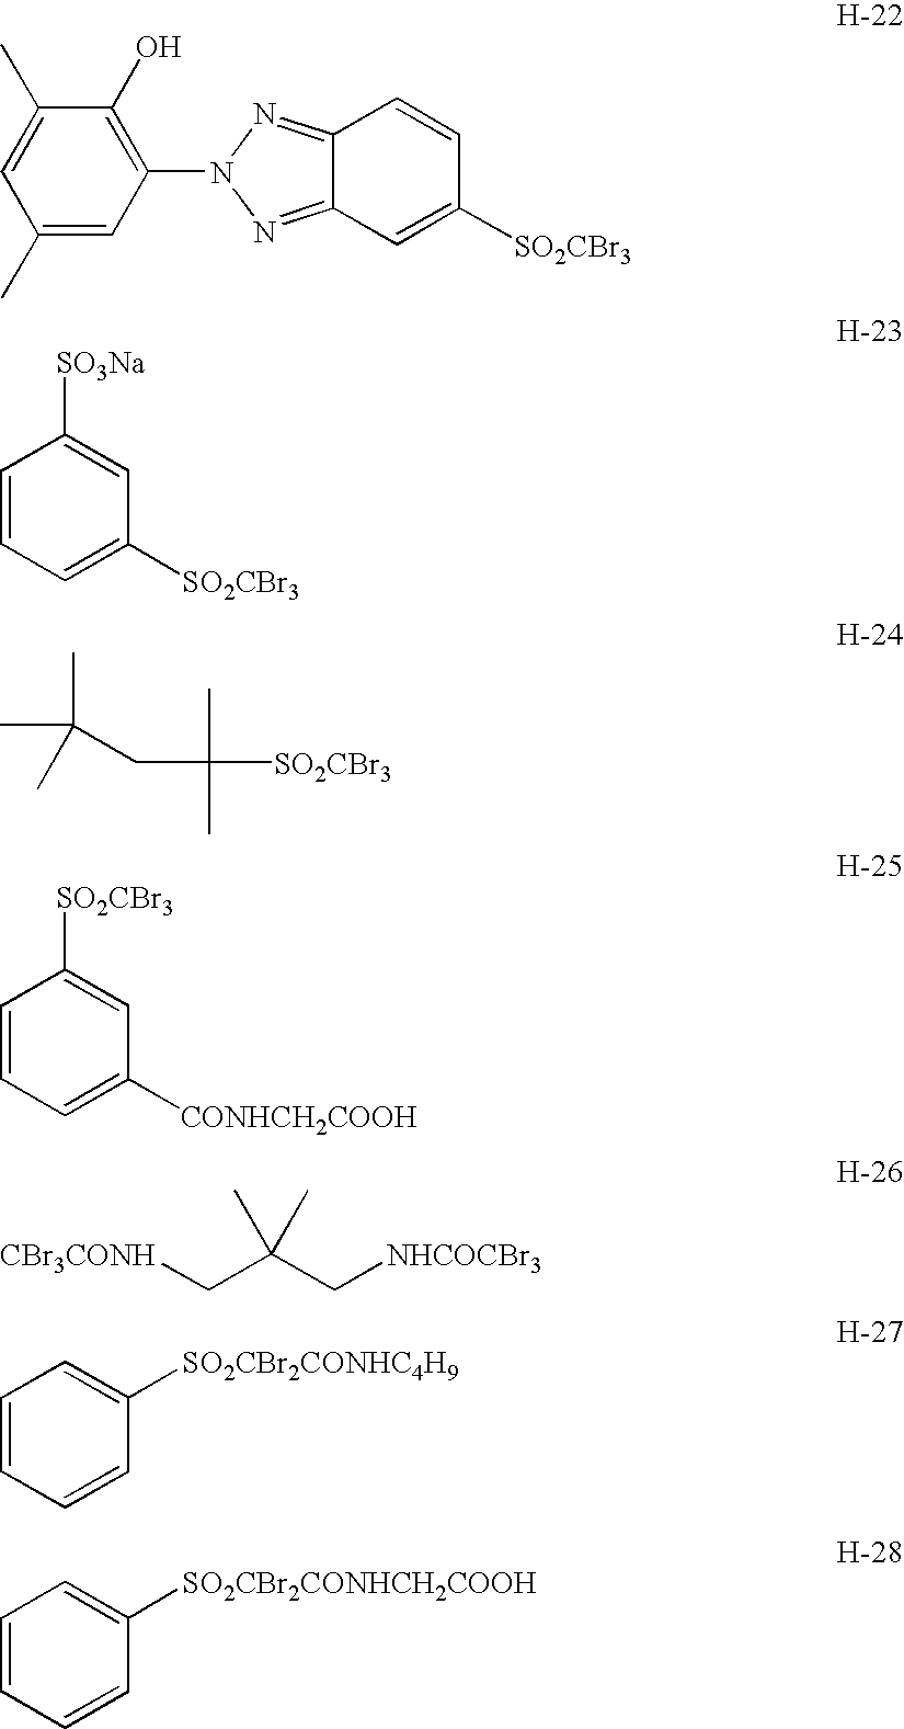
C1(C)=CC(C)=CC(N2N=C3C(=N2)C=C([SO2CBr3])C=C3)=C1O.[SO3Na]C1=CC([SO2CBr3])=CC=C1.CC(C)(C)CC(C)(C)[SO2CBr3].[SO2CBr3]C1=CC([CONHCH2COOH])=CC=C1.[CBr3CONH]CC(C[NHCOCBr3])(C)C.C1=CC=CC([SO2CBr2CONHC4H9])=C1.C1=CC=CC([SO2CBr2CONHCH2COOH])=C1
